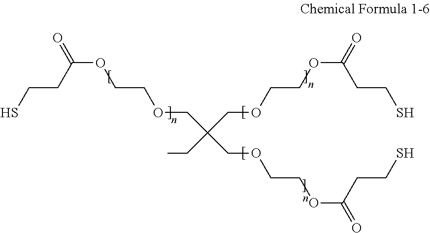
O(C(CCS)=O)CCOCC(COCCOC(CCS)=O)(CC)COCCOC(CCS)=O
